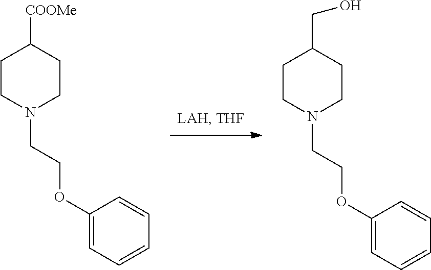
C1CN(CCOC2=CC=CC=C2)CCC1[COOMe].C1CN(CCOC2=CC=CC=C2)CCC1CO
